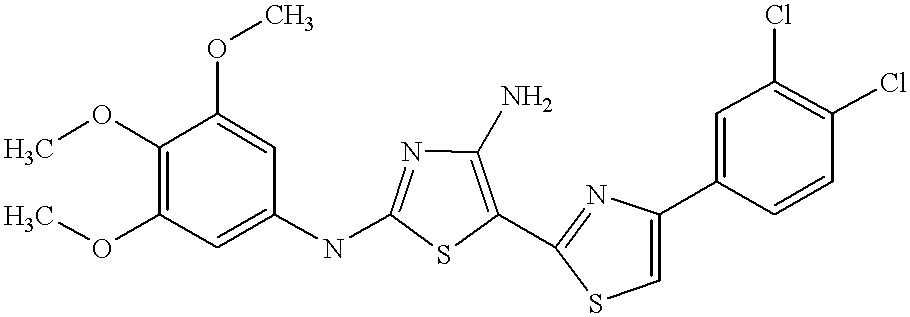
COC1=C(OC)C=C(NC2=NC(N)=C(C3=NC(C4=CC(Cl)=C(Cl)C=C4)=CS3)S2)C=C1OC
